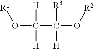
O(C(C(O[R2])([R3])[H])([H])[H])[R1]
